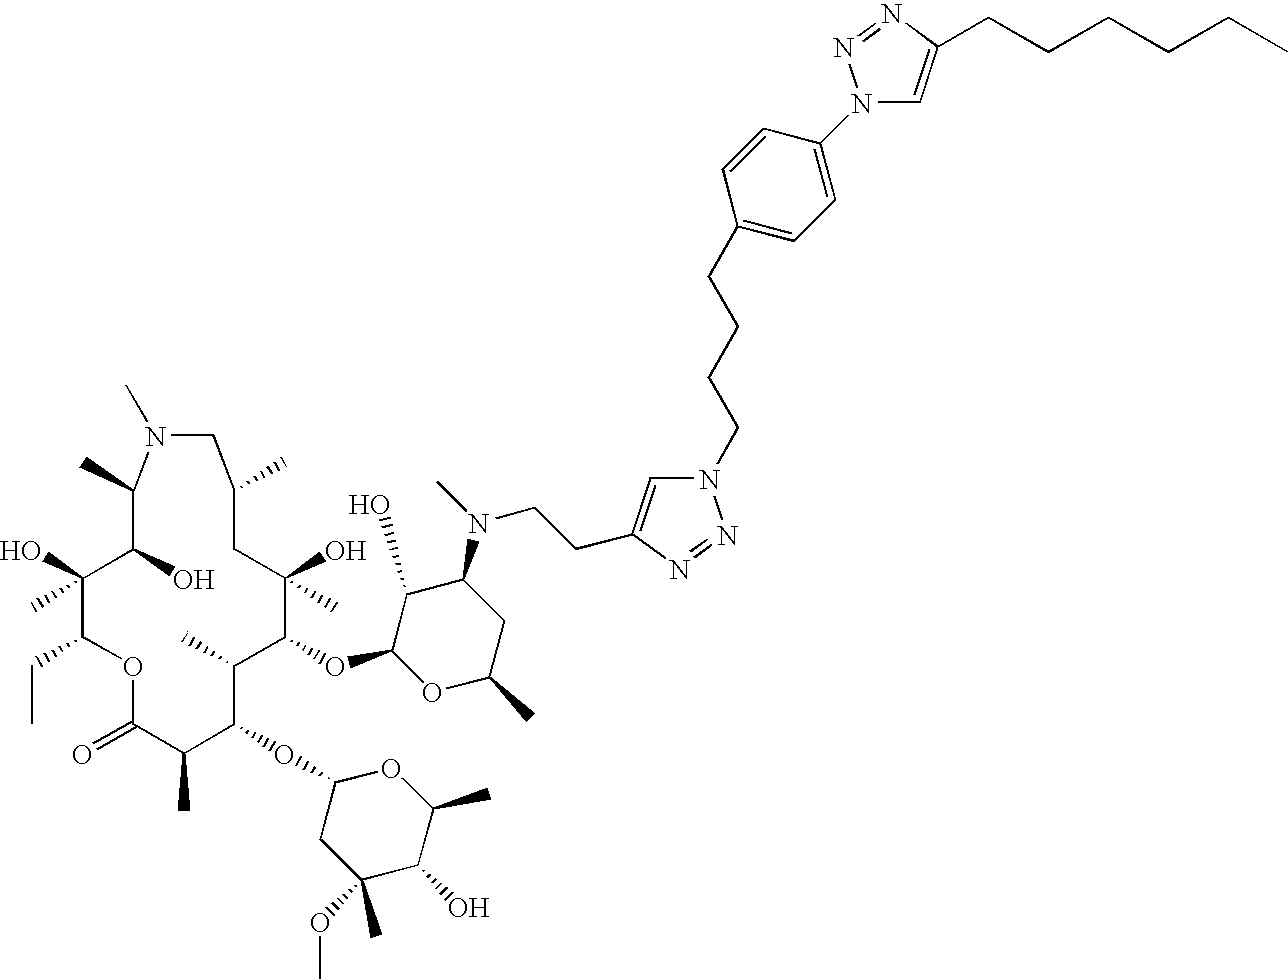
O1C(=O)C(C)C(OC2CC(OC)(C)C(O)C(C)O2)C(C)C(OC2OC(C)CC(N(CCC3=CN(CCCCC4=CC=C(N5C=C(CCCCCC)N=N5)C=C4)N=N3)C)C2O)C(O)(C)CC(C)CN(C)C(C)C(O)C(O)(C)C1CC
